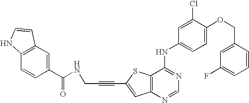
C12=C(SC(C#CCNC(=O)C3=CC4=C(C=C3)NC=C4)=C1)C(NC1=CC=C(OCC3=CC(F)=CC=C3)C(Cl)=C1)=NC=N2
